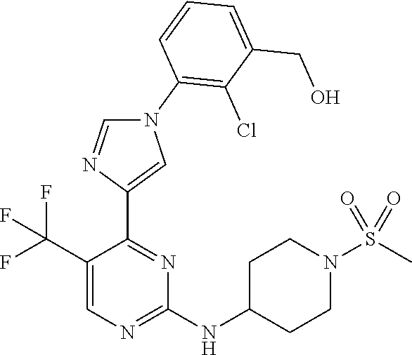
N1(C2=C(Cl)C(CO)=CC=C2)C=NC(C2=NC(NC3CCN(S(C)(=O)=O)CC3)=NC=C2C(F)(F)F)=C1
